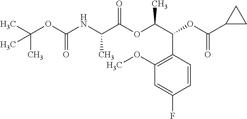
N(C(C(OC(C(C1=C(OC)C=C(F)C=C1)OC(C1CC1)=O)C)=O)C)C(OC(C)(C)C)=O
